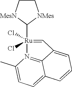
C1C[MesN]C([Ru]2(Cl)(Cl)=CC3=CC=CC4=CC=C(C)N2=C43)[NMes]1
